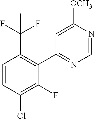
C(F)(F)(C)C1=C(C2=NC=NC([OCH3])=C2)C(F)=C(Cl)C=C1
